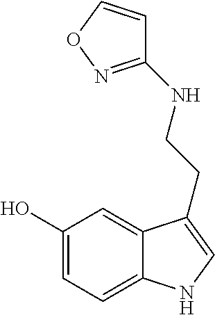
C1(O)=CC=C2C(=C1)C(CCNC1=NOC=C1)=CN2
